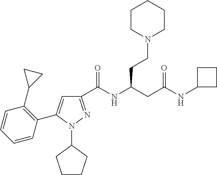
C1(C(NC(CC(NC2CCC2)=O)CCN2CCCCC2)=O)=NN(C2CCCC2)C(C2=C(C3CC3)C=CC=C2)=C1
